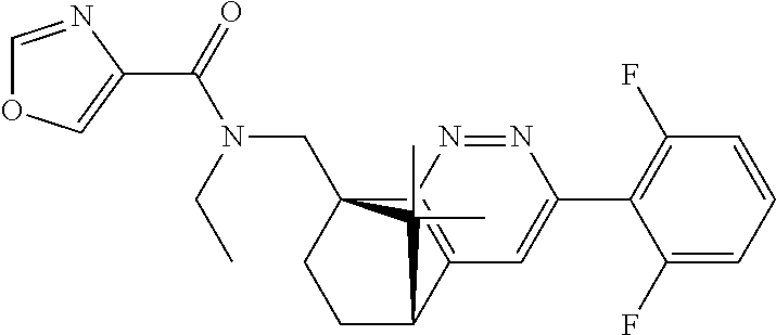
C1(C(=O)N(CC)CC23CCC(C4=C2N=NC(C2=C(F)C=CC=C2F)=C4)C3(C)C)=COC=N1
